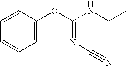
C1=C(OC(NCC)=NC#N)C=CC=C1
